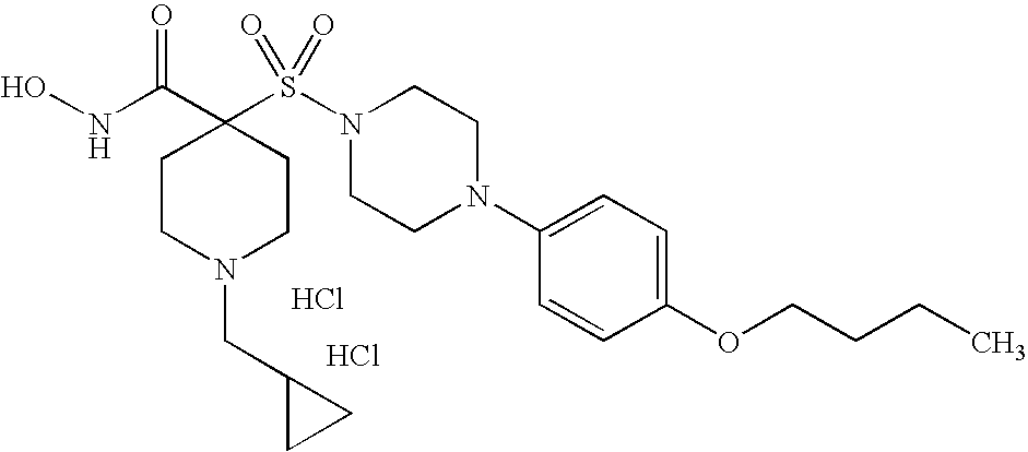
ONC(C1(S(N2CCN(C3=CC=C(OCCCC)C=C3)CC2)(=O)=O)CCN(CC2CC2)CC1)=O.Cl.Cl
